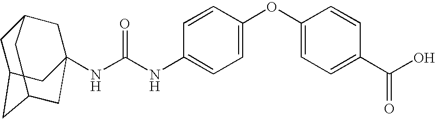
N(C(NC1=CC=C(OC2=CC=C(C(O)=O)C=C2)C=C1)=O)C12CC3CC(CC(C1)C3)C2
